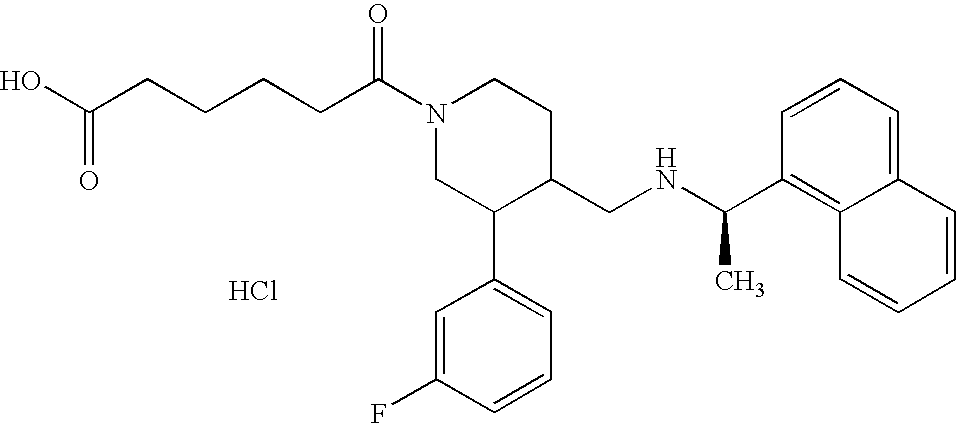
Cl.N1(C(CCCCC(=O)O)=O)CC(C2=CC=CC(F)=C2)C(CNC(C)C2=C3C(=CC=C2)C=CC=C3)CC1
